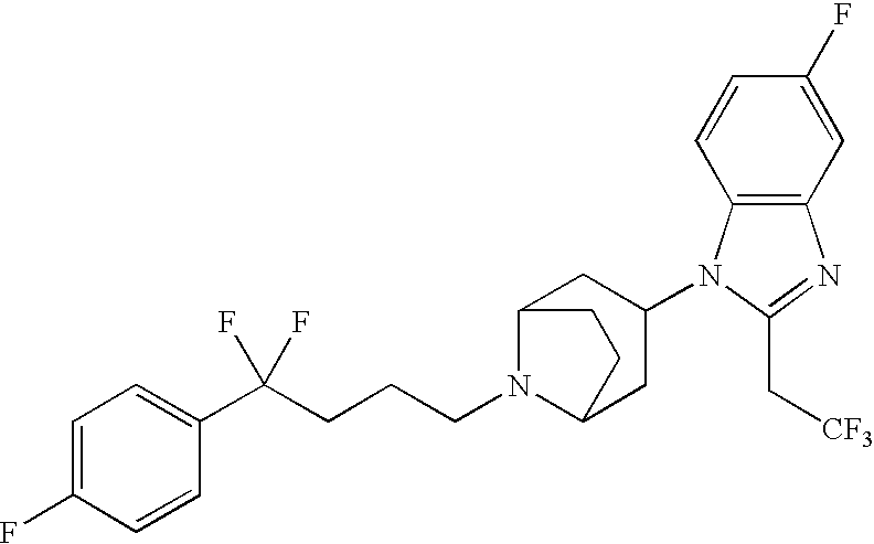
C1=C(F)C=CC(C(CCCN2C3CC(N4C5=C(N=C4C[CF3])C=C(F)C=C5)CC2CC3)(F)F)=C1
